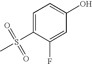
C1=C(S(C)(=O)=O)C(F)=CC(O)=C1
